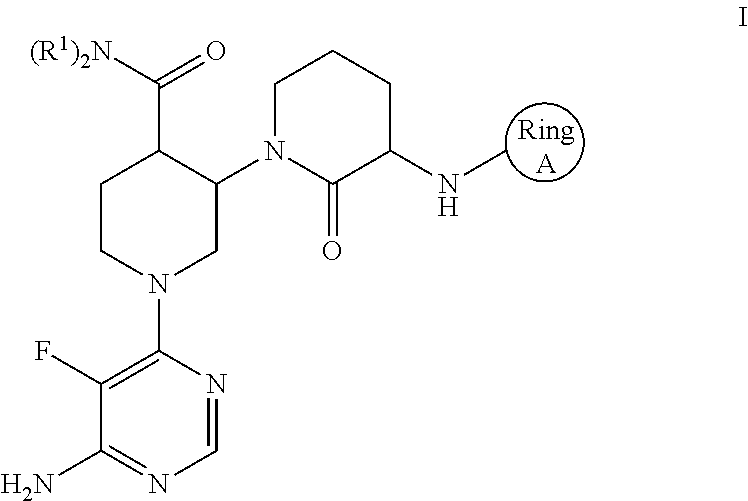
C1CN(C2=C(F)C(N)=NC=N2)CC(N2C(=O)C(NC)CCC2)C1C([(R1)2N])=O
